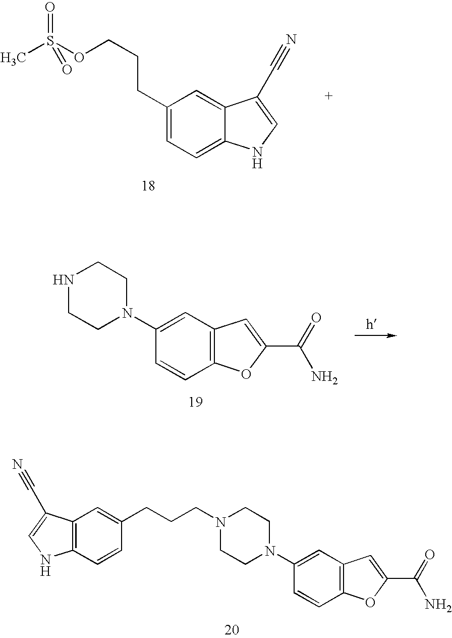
C1(CCCOS(C)(=O)=O)=CC=C2C(=C1)C(C#N)=CN2.C1(N2CCNCC2)=CC2=C(C=C1)OC(C(=O)N)=C2.C1(N2CCN(CCCC3=CC4=C(C=C3)NC=C4C#N)CC2)=CC2=C(C=C1)OC(C(=O)N)=C2
